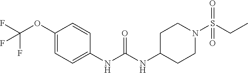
C1(NC(NC2CCN(S(CC)(=O)=O)CC2)=O)=CC=C(OC(F)(F)F)C=C1
